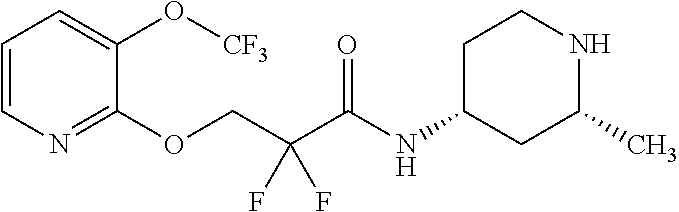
C1=CN=C(OCC(C(NC2CC(C)NCC2)=O)(F)F)C(O[CF3])=C1
